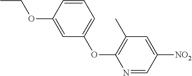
C1=CC(OCC)=CC(OC2=C(C)C=C([NO2])C=N2)=C1
